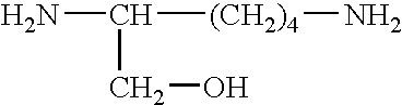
NC(CO)[(CH2)4]N
